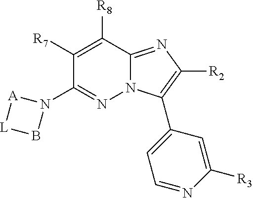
C1(N2[A][L]B2)=NN2C(=NC([R2])=C2C2=CC=NC([R3])=C2)C([R8])=C1[R7]
